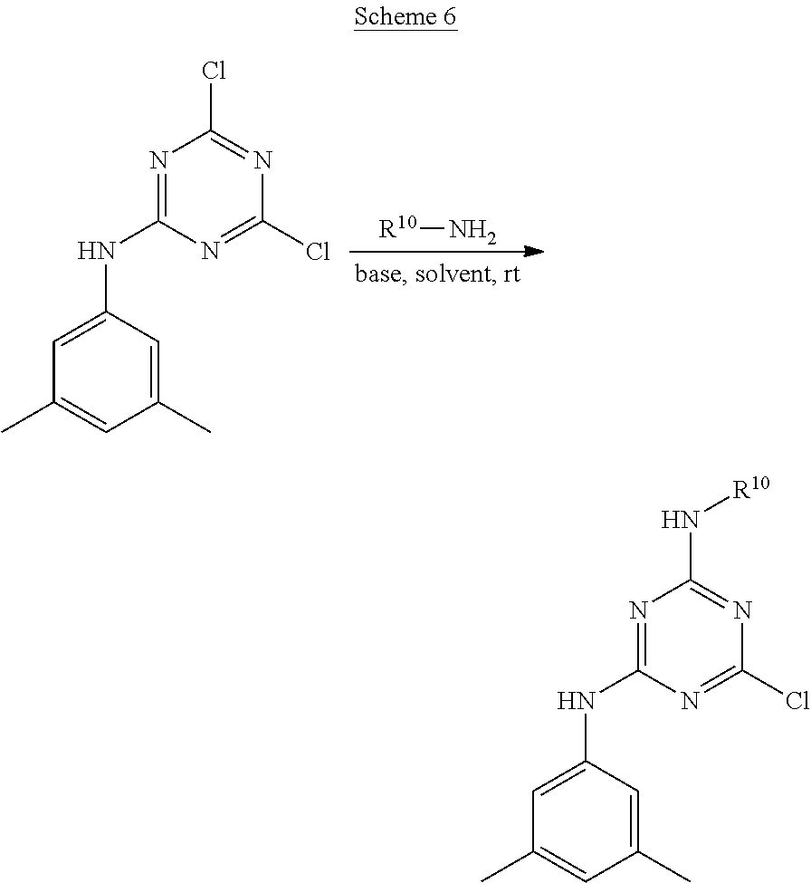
[R10]N.N1=C(NC2=CC(C)=CC(C)=C2)N=C(Cl)N=C1Cl.N1=C(NC2=CC(C)=CC(C)=C2)N=C(Cl)N=C1N[R10]
